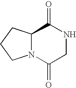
C12N(C(=O)CNC1=O)CCC2
